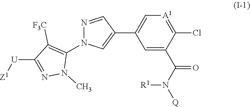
[Z1][U]C1=NN(C)C(N2C=C(C3=C[A1]=C(Cl)C(C(N([Q])[R1])=O)=C3)C=N2)=C1[F3C]
